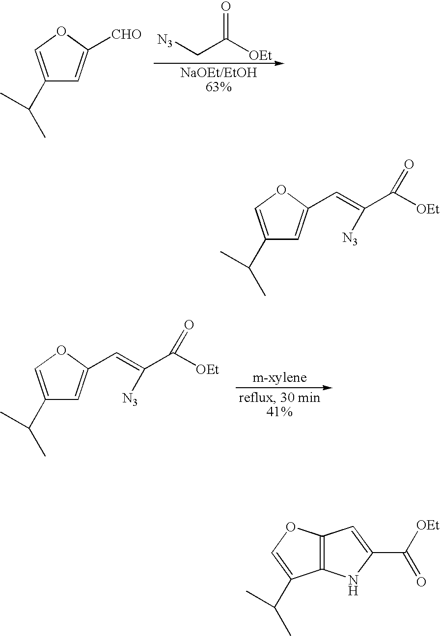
C(C1=COC([CHO])=C1)(C)C.[N3]CC([OEt])=O.C1=C(C=C(C([OEt])=O)[N3])OC=C1C(C)C.C1=C(C=C(C([OEt])=O)[N3])OC=C1C(C)C.C12=C(OC=C1C(C)C)C=C(C([OEt])=O)N2
